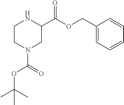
C1CN(C(=O)OC(C)(C)C)CC(C(OCC2=CC=CC=C2)=O)N1
